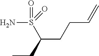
C(CCC=C)(CC)S(=O)(N)=O
